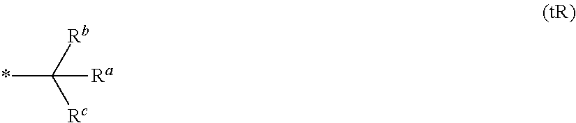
*C([Rb])([Rc])[Ra]
